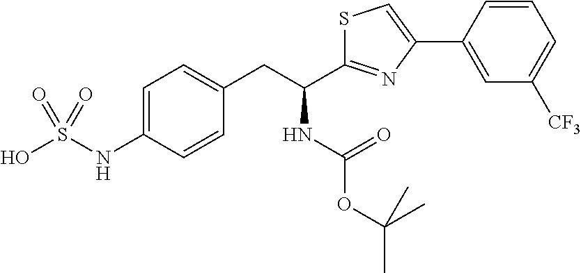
C1=C(NS(O)(=O)=O)C=CC(CC(NC(OC(C)(C)C)=O)C2=NC(C3=CC([CF3])=CC=C3)=CS2)=C1
